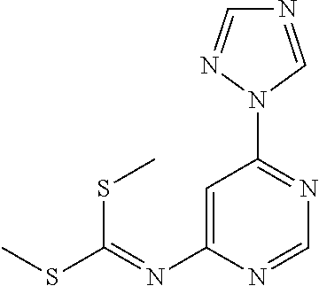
N1=CN(C2=NC=NC(N=C(SC)SC)=C2)N=C1
